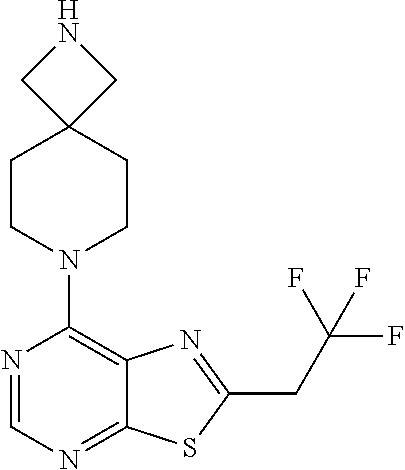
N1=CN=C2C(=C1N1CCC3(CC1)CNC3)N=C(CC(F)(F)F)S2
